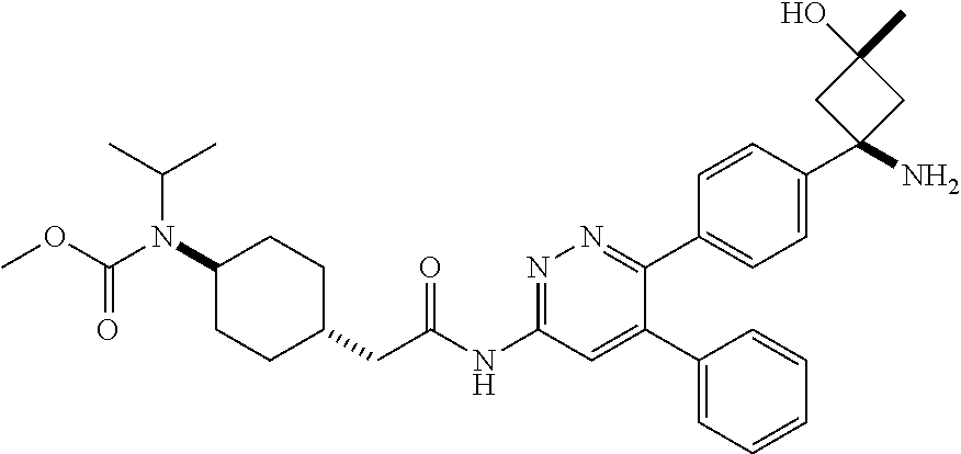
N1=C(NC(CC2CCC(N(C(=O)OC)C(C)C)CC2)=O)C=C(C2=CC=CC=C2)C(C2=CC=C(C3(N)CC(C)(O)C3)C=C2)=N1
